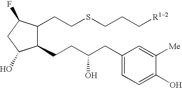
C1(CCC(CC2=CC=C(O)C([Me])=C2)O)C(CCSCCC[R12])C(F)CC1O
